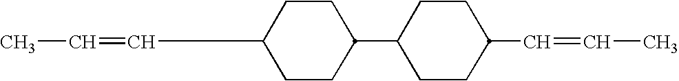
C1C(C2CCC(C=CC)CC2)CCC(C=CC)C1
